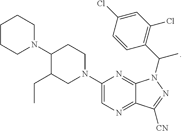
C1(N2CCC(N3CCCCC3)C(CC)C2)=CN=C2C(=N1)N(C(C1=C(Cl)C=C(Cl)C=C1)C)N=C2[CN]
